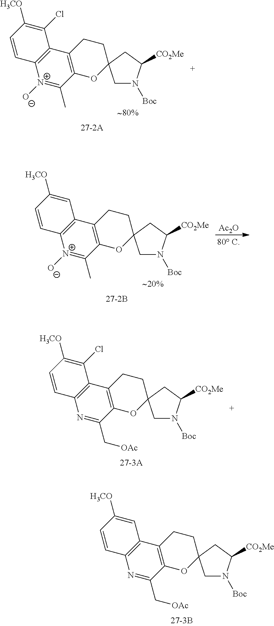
C1=CC([H3CO])=C(Cl)C2=C1[N+]([O-])=C(C)C1=C2CCC2(O1)CN([Boc])C([CO2Me])C2.C1=CC([H3CO])=CC2=C1[N+]([O-])=C(C)C1=C2CCC2(O1)CN([Boc])C([CO2Me])C2.[Ac2O].C1=CC([H3CO])=CC2=C1N=C(C[OAc])C1=C2CCC2(O1)CN([Boc])C([CO2Me])C2.C1=CC([H3CO])=C(Cl)C2=C1N=C(C[OAc])C1=C2CCC2(O1)CN([Boc])C([CO2Me])C2
